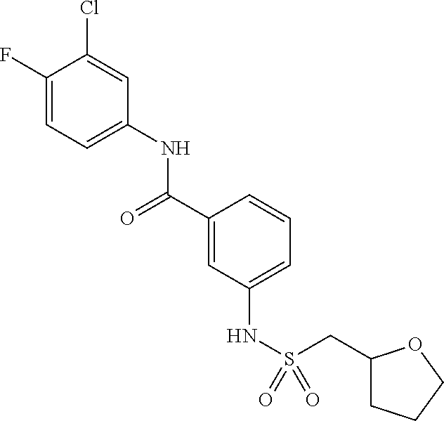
C1(F)=CC=C(NC(C2=CC(NS(=O)(=O)CC3CCCO3)=CC=C2)=O)C=C1Cl
